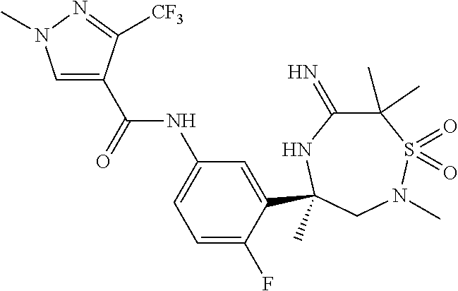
C(=O)(NC1=CC=C(F)C(C2(C)NC(=N)C(C)(C)S(=O)(=O)N(C)C2)=C1)C1=CN(C)N=C1[CF3]
